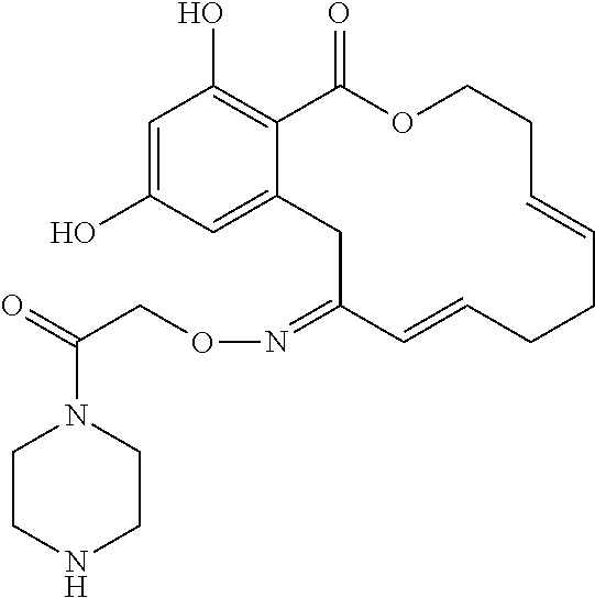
C1=C(O)C=C2C(=C1O)C(=O)OCCC=CCCC=CC(=NOCC(=O)N1CCNCC1)C2
